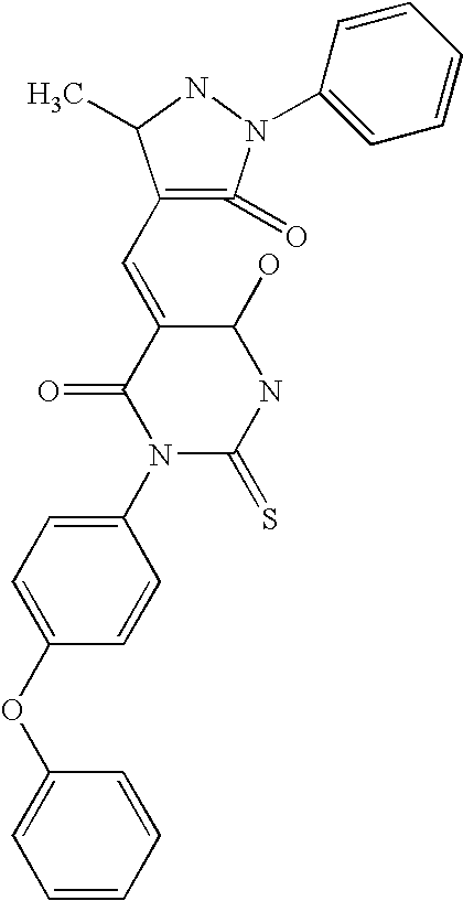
C1(OC2=CC=C(N3C(=S)NC(O)C(=CC4=C(=O)N(C5=CC=CC=C5)NC4C)C3=O)C=C2)=CC=CC=C1
